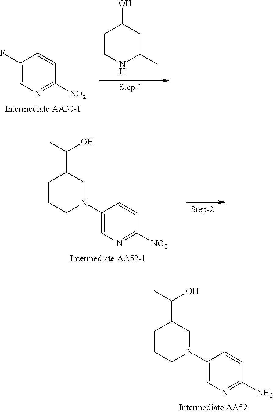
C1=CC(F)=CN=C1[NO2].C1CNC(C)CC1O.C1=CC(N2CC(C(C)O)CCC2)=CN=C1N.C1=CC(N2CC(C(C)O)CCC2)=CN=C1[NO2]
